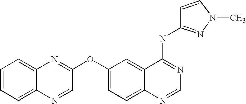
C12=CC=CC=C1N=CC(OC1=CC=C3C(=C1)C(NC1=NN(C)C=C1)=NC=N3)=N2
